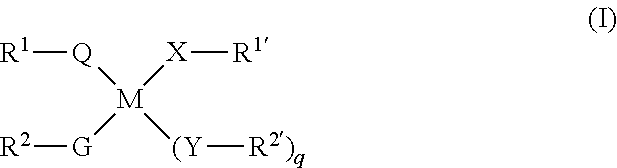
[Q]([M]([(Y][R2)q])([X][R1])[G][R2])[R1]
